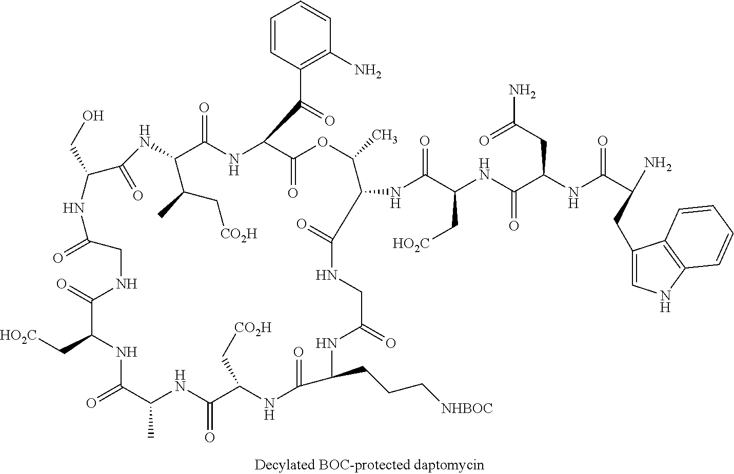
C1=CC(C(=O)C2NC(=O)C(C(C[CO2H])C)NC(=O)C(CO)NC(=O)CNC(=O)C(C[HO2C])NC(=O)C(C)NC(=O)C(C[CO2H])NC(=O)C(CCC[NHBOC])NC(=O)CNC(=O)C(NC(C(C[HO2C])NC(C(CC(=O)N)NC(=O)C(CC3=CNC4=C3C=CC=C4)N)=O)=O)C(C)OC2=O)=C(N)C=C1
